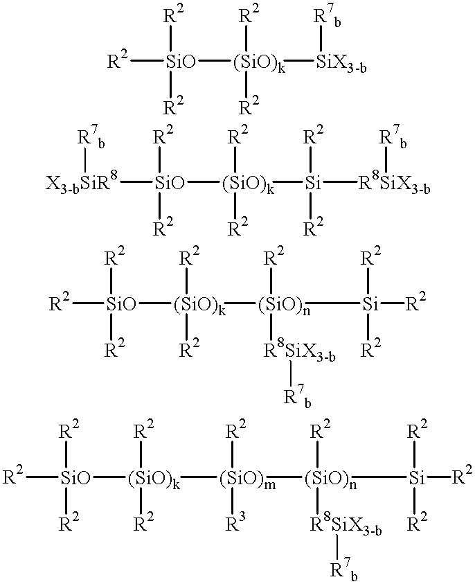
[R2][SiO]([R2])([R2])[(SiO)k]([(SiO)m]([R2])([R3])[(SiO)n]([Si]([R2])([R2])[R2])([R2])[R8SiX3-b][R7b])([R2])[R2].[R2][SiO]([R2])([R2])[(SiO)k]([R2])([R2])[(SiO)n]([Si]([R2])([R2])[R2])([R2])[R8SiX3-b][R7b].[X3-bSiR8]([SiO]([R2])([R2])[(SiO)k]([Si]([R8SiX3-b][R7b])([R2])[R2])([R2])[R2])[R7b].[R2][SiO]([R2])([R2])[(SiO)k]([SiX3-b][R7b])([R2])[R2]
